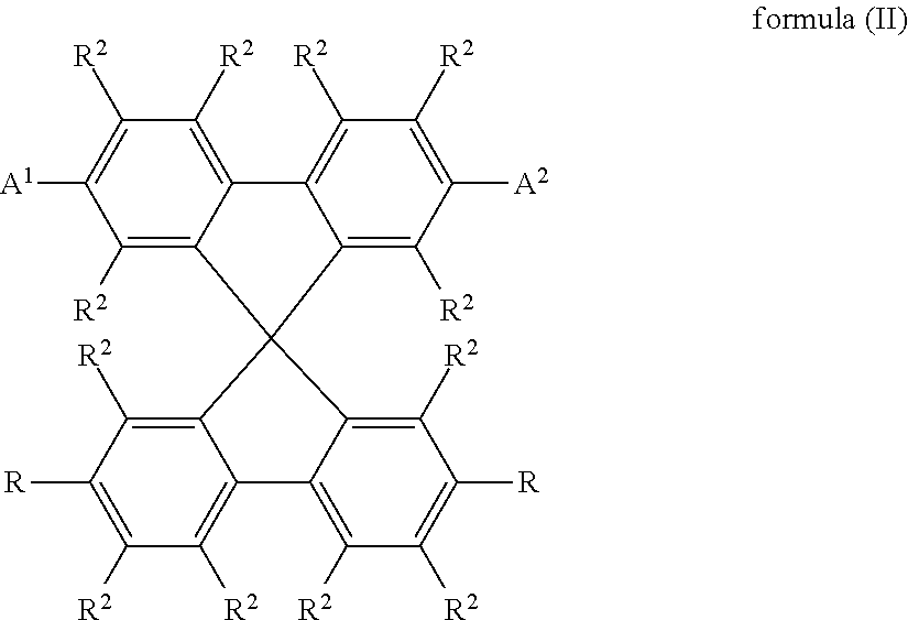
[A1]C1=C([R2])C([R2])=C2C(=C1[R2])C1(C3=C([R2])C([A2])=C([R2])C([R2])=C23)C2=C([R2])C([R])=C([R2])C([R2])=C2C2=C([R2])C([R2])=C([R])C([R2])=C12
